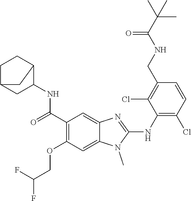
C1(C(=O)NC2C3CCC(C2)C3)=C(OCC(F)F)C=C2C(=C1)N=C(NC1=C(Cl)C=CC(CNC(C(C)(C)C)=O)=C1Cl)N2C
